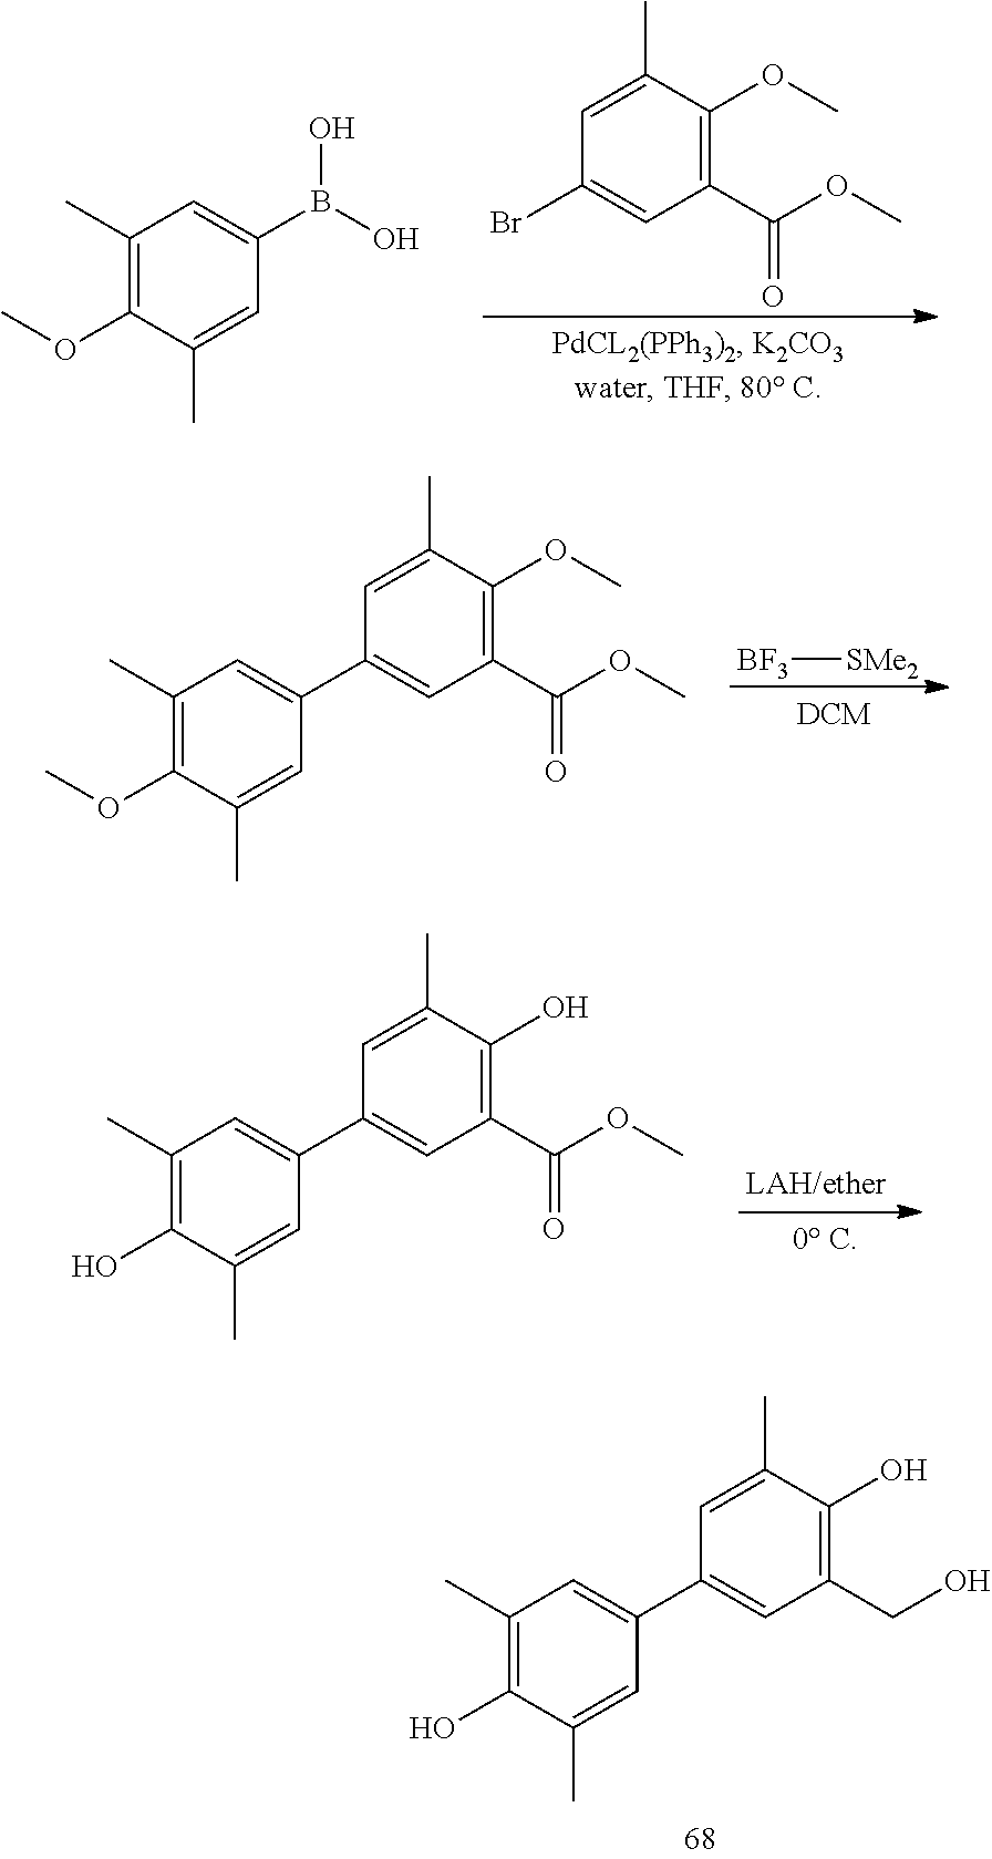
C1(C)=C(OC)C(C)=CC(B(O)O)=C1.C1(C(OC)=O)=C(OC)C(C)=CC(Br)=C1.C1(C)=C(OC)C(C)=CC(C2=CC(C(OC)=O)=C(OC)C(C)=C2)=C1.[BF3][SMe2].C1(C)=C(O)C(C)=CC(C2=CC(C(OC)=O)=C(O)C(C)=C2)=C1.C1(C)=C(O)C(C)=CC(C2=CC(CO)=C(O)C(C)=C2)=C1
